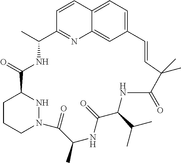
C12=CC=C3C(=C1)N=C(C=C3)C(C)NC(=O)C1CCCN(N1)C(=O)C(C)NC(=O)C(C(C)C)NC(=O)C(C)(C)C=C2
